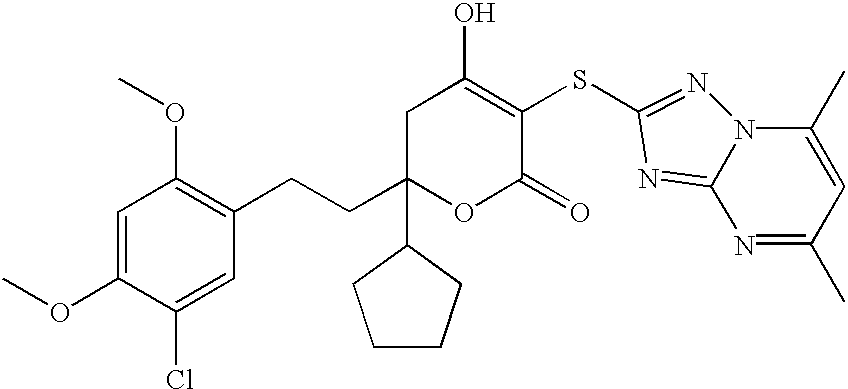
C1(OC)=CC(OC)=C(CCC2(C3CCCC3)OC(=O)C(SC3=NN4C(C)=CC(C)=NC4=N3)=C(O)C2)C=C1Cl
